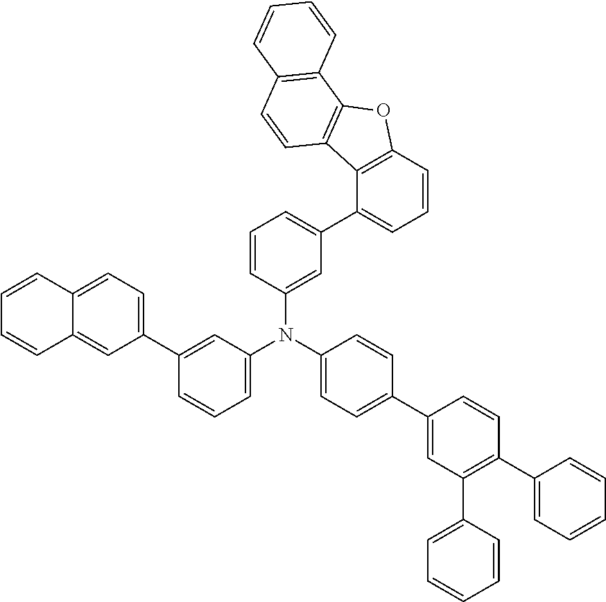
C1=CC(N(C2=CC=CC(C3=CC=C4C(=C3)C=CC=C4)=C2)C2=CC=C(C3=CC(C4=CC=CC=C4)=C(C4=CC=CC=C4)C=C3)C=C2)=CC(C2=CC=CC3=C2C2=C(O3)C3=C(C=C2)C=CC=C3)=C1
